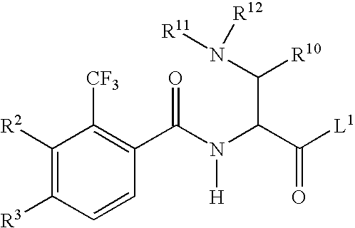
C1([R2])=C([R3])C=CC(C(N(C(C([L1])=O)C(N([R11])[R12])[R10])[H])=O)=C1[CF3]
